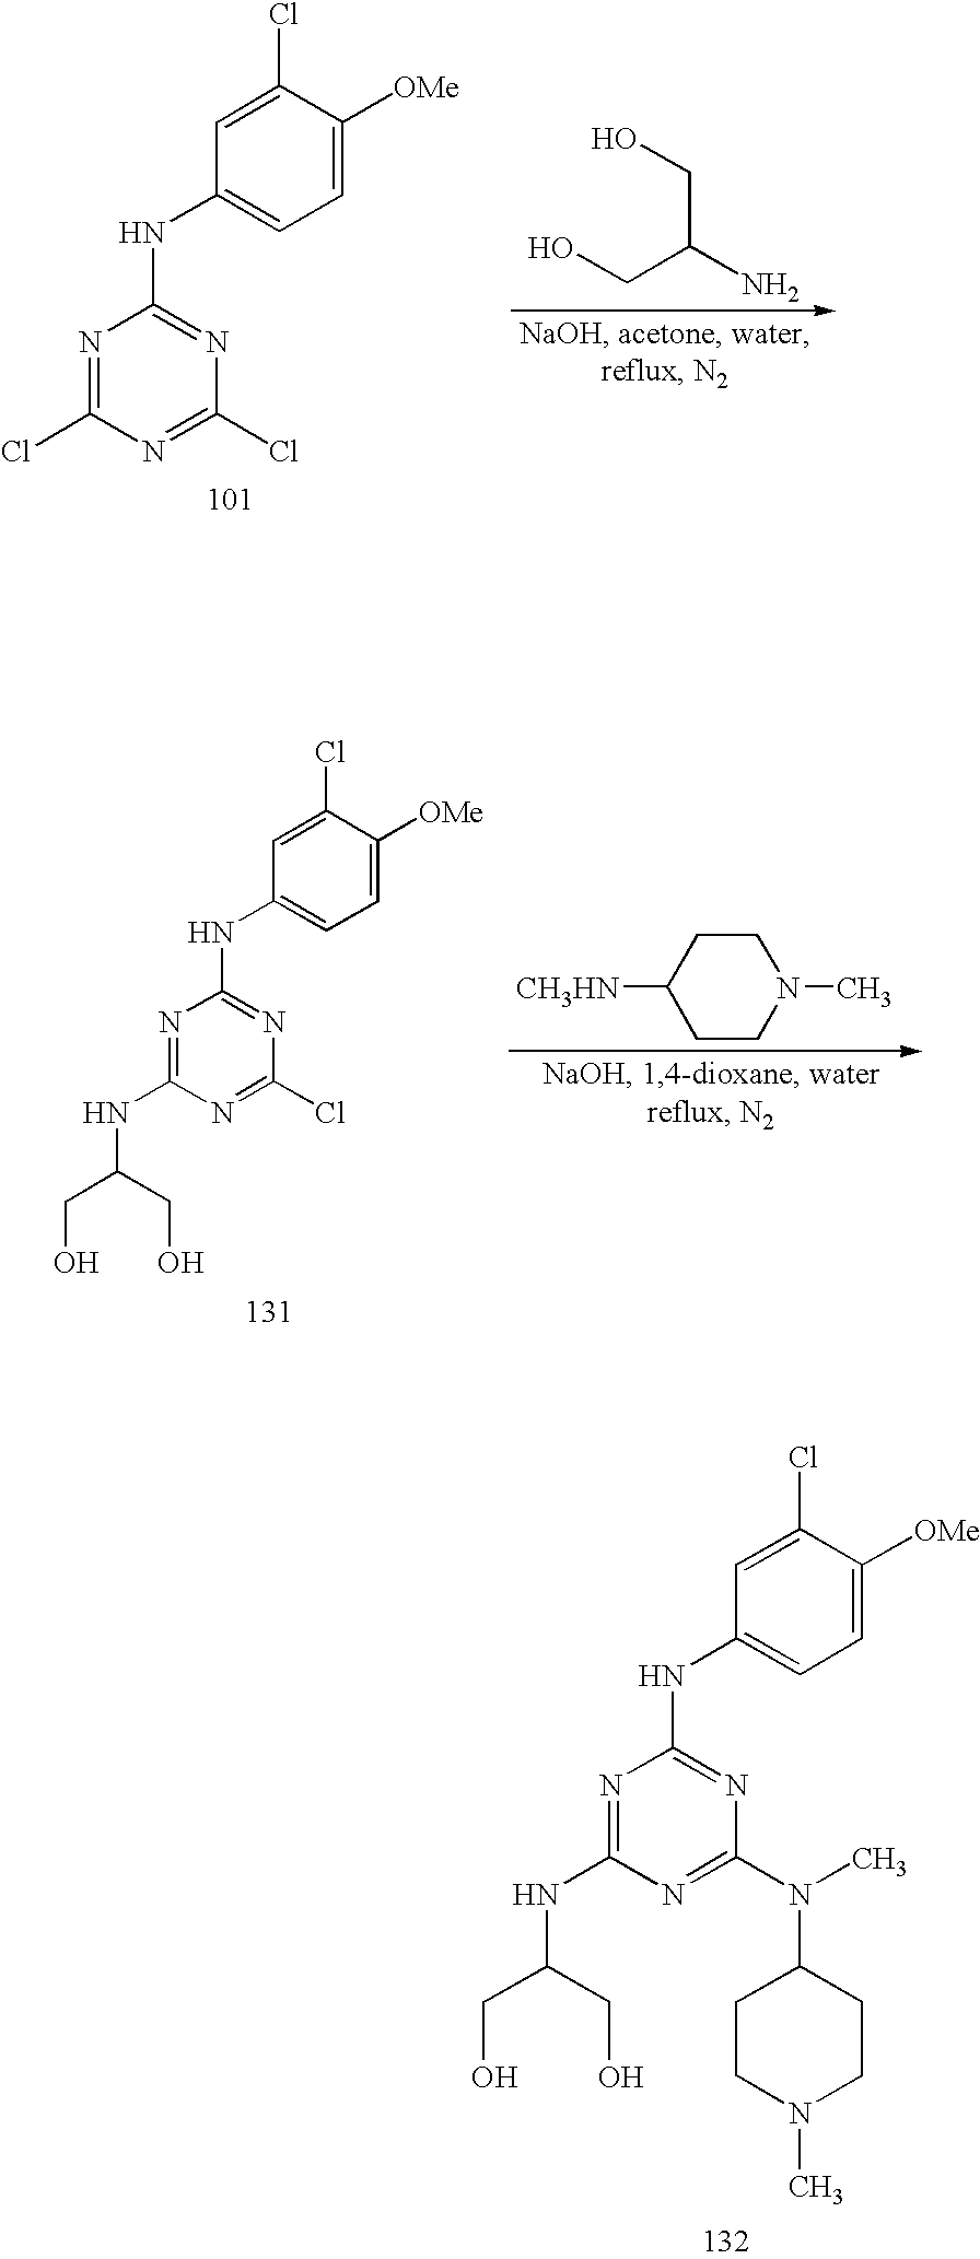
N1=C(Cl)N=C(Cl)N=C1NC1=CC=C([OMe])C(Cl)=C1.C(CO)(CO)N.N1=C(NC(CO)CO)N=C(N(C)C2CCN(C)CC2)N=C1NC1=CC=C([OMe])C(Cl)=C1.N1=C(NC(CO)CO)N=C(Cl)N=C1NC1=CC=C([OMe])C(Cl)=C1.C1CC([CH3HN])CCN1C
